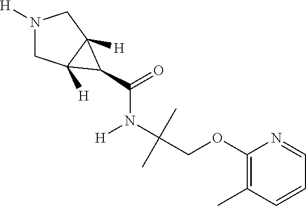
N1([H])CC2([H])C([H])(C1)C2C(=O)N([H])C(COC1=C(C)C=CC=N1)(C)C
